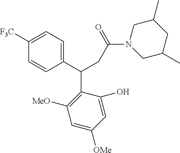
C1([F3C])=CC=C(C(CC(N2CC(C)CC(C)C2)=O)C2=C([MeO])C=C([OMe])C=C2O)C=C1
